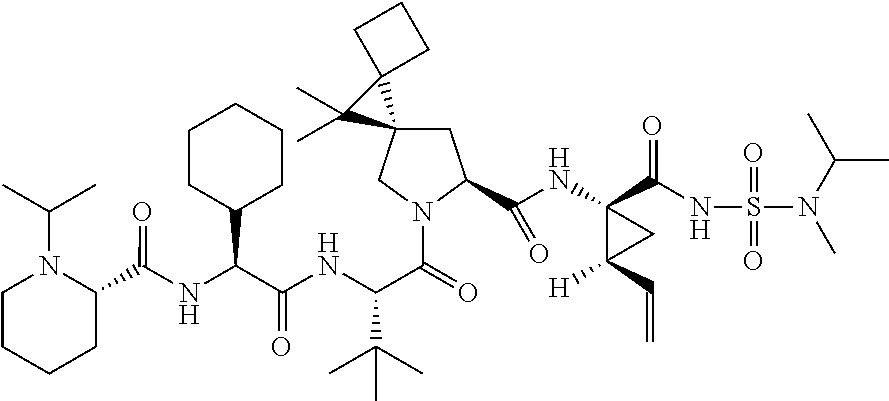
C1CC(C(NC(C2N(C(C)C)CCCC2)=O)C(NC(C(=O)N2C(C(NC3(C(=O)NS(=O)(=O)N(C(C)C)C)C(C=C)([H])C3)=O)CC3(C2)C2(CCC2)C3(C)C)C(C)(C)C)=O)CCC1
